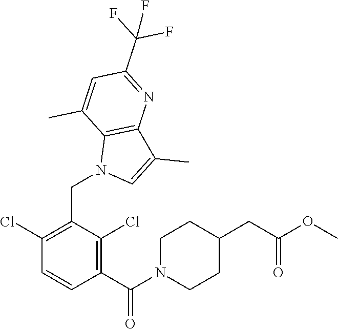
C1(Cl)=C(CN2C=C(C)C3=C2C(C)=CC(C(F)(F)F)=N3)C(Cl)=C(C(=O)N2CCC(CC(OC)=O)CC2)C=C1
